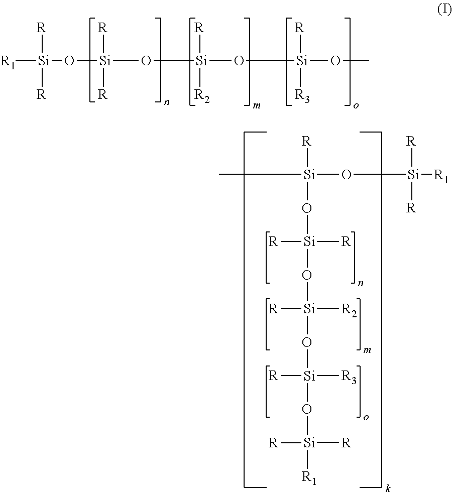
[R1][Si](O[Si](O[Si](O[Si](OC)([R])[R3])([R])[R2])([R])[R])([R])[R].C[Si](O[Si]([R1])([R])[R])([R])O[Si]([R])([R])O[Si]([R2])([R])O[Si]([R3])([R])O[Si]([R])([R])[R1]
